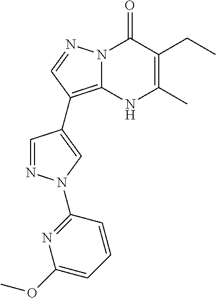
N12C(=C(C3=CN(C4=NC(OC)=CC=C4)N=C3)C=N1)NC(C)=C(CC)C2=O
